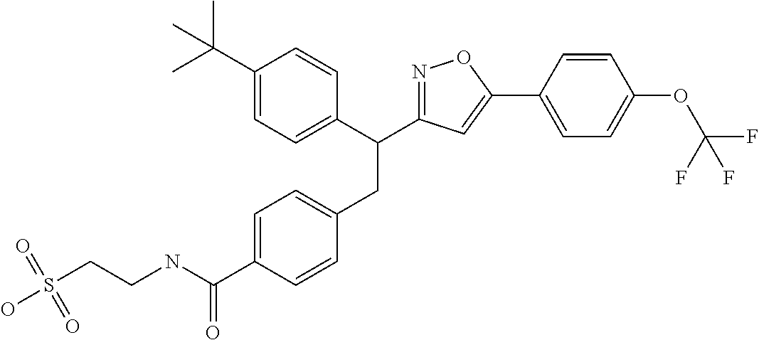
C1(CC(C2=CC=C(C(C)(C)C)C=C2)C2=NOC(C3=CC=C(OC(F)(F)F)C=C3)=C2)=CC=C(C(NCCS(O)(=O)=O)=O)C=C1
